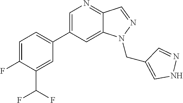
C1(C2=CC=C(F)C(C(F)F)=C2)=CN=C2C(=C1)N(CC1=CNN=C1)N=C2
